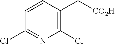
C1(Cl)=C(C[CO2H])C=CC(Cl)=N1
